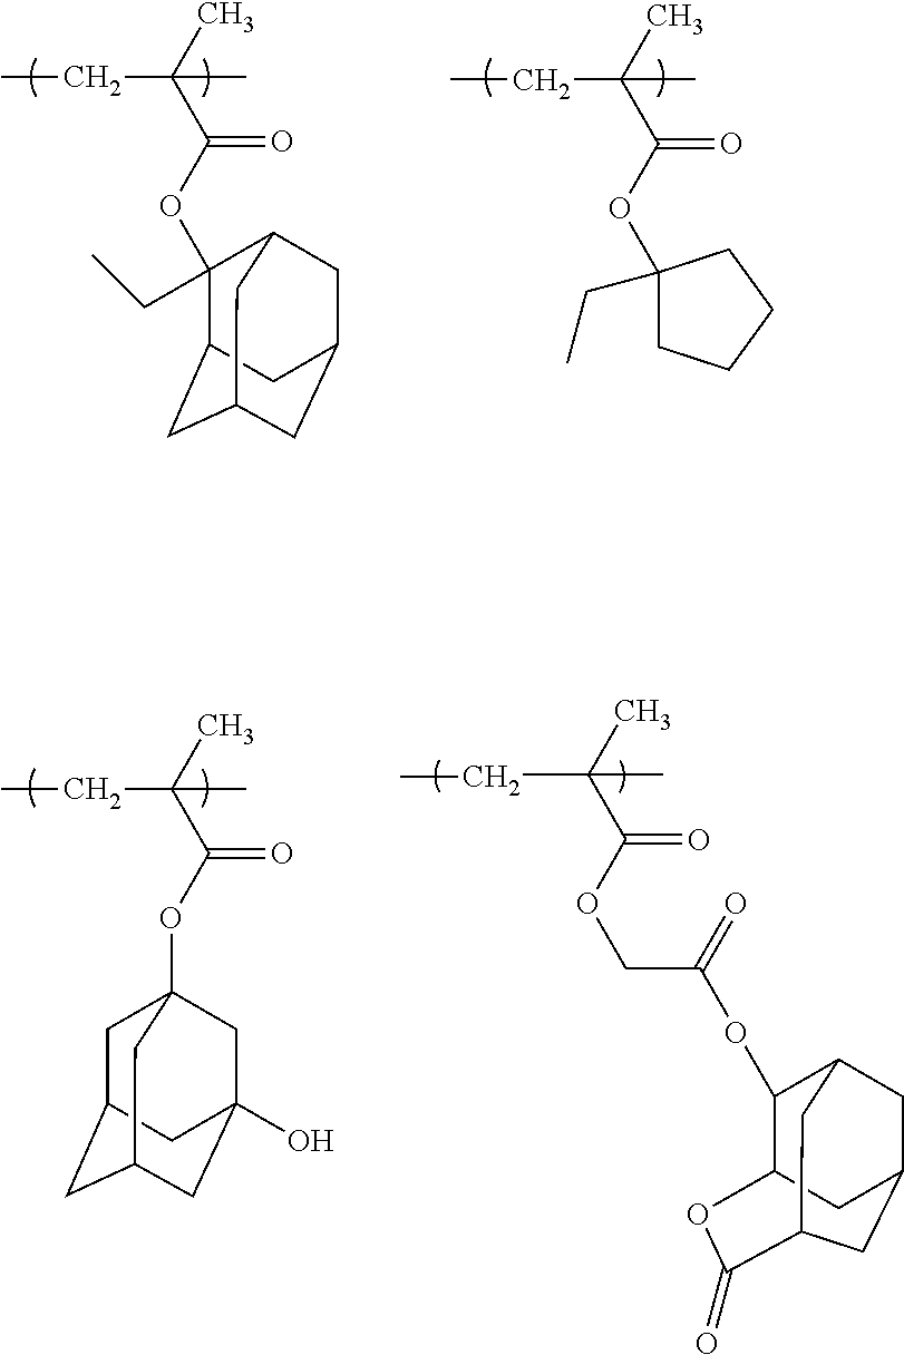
CCC(C)(C(=O)OC1(CC)C2CC3CC(CC1C3)C2)C.CCC(C)(C(=O)OC1(CC)CCCC1)C.CCC(C)(C(=O)OC12CC3CC(CC(O)(C1)C3)C2)C.C(C(C)(C(OCC(=O)OC1C2OC(=O)C3CC(CC1C3)C2)=O)C)C
